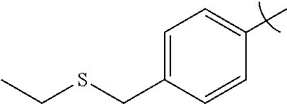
C1=C(CSCC)C=CC(C)=C1
